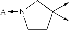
C1CC(->C)(->C)CN1->[A]
